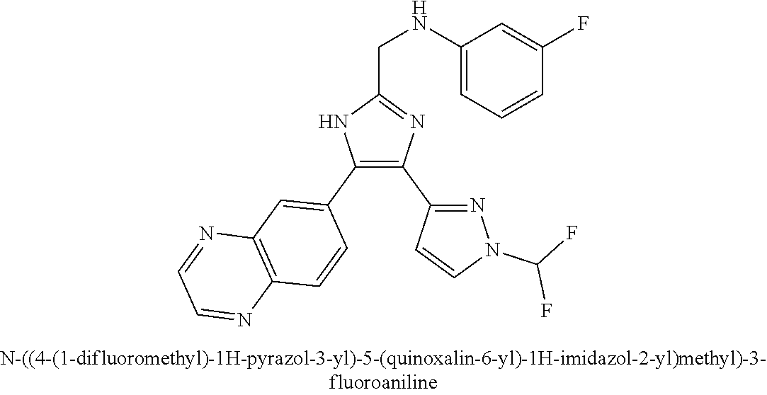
C1(NCC2=NC(C3=NN(C(F)F)C=C3)=C(C3=CC4=C(C=C3)N=CC=N4)N2)=CC=CC(F)=C1
